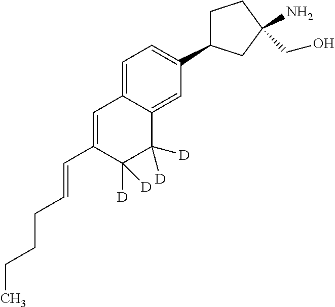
C1(C=CCCCC)=CC2=CC=C(C3CCC(CO)(N)C3)C=C2C([D])([D])C1([D])[D]
